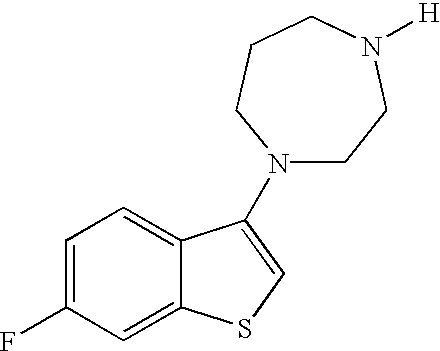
C1=C(F)C=C2C(=C1)C(N1CCN([H])CCC1)=CS2
